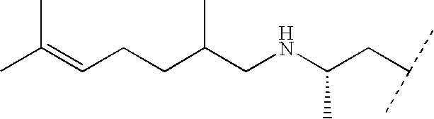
C(C(CNC(CC(C)C)C)C)CC=C(C)C
